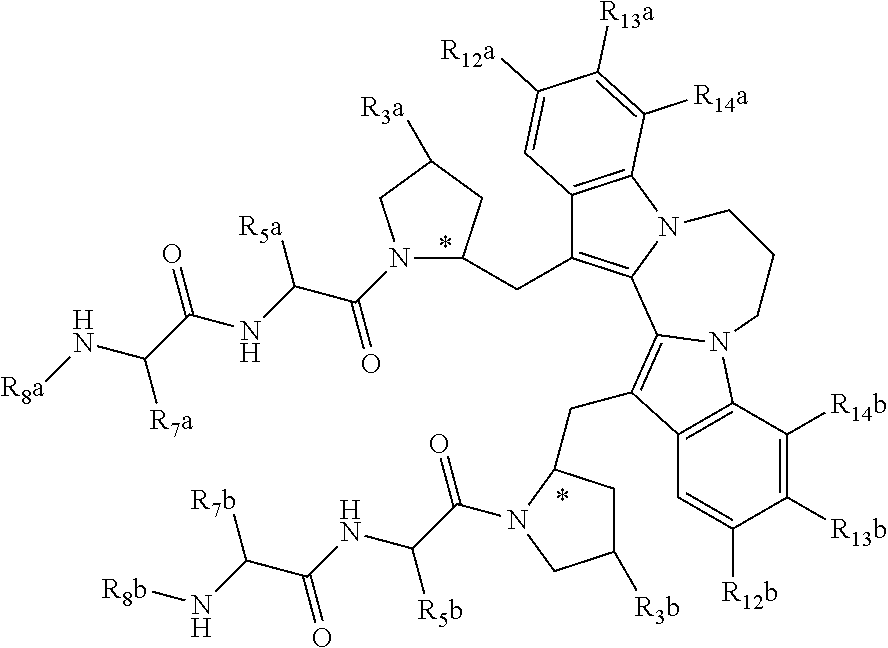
N1(C(C(NC(C(N[R8a])[R7a])=O)[R5a])=O)C(CC2=C3N(C4=C2C=C([R12a])C([R13a])=C4[R14a])CCCN2C3=C(CC3CC([R3b])CN3C(C(NC(C(N[R8b])[R7b])=O)[R5b])=O)C3=C2C([R14b])=C([R13b])C([R12b])=C3)CC([R3a])C1
